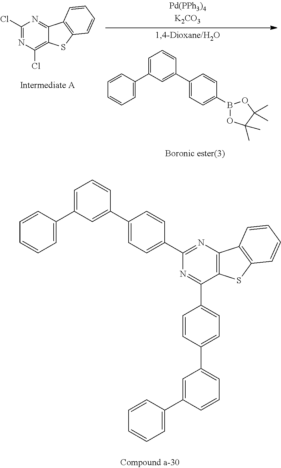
C1=C(C2=CC=CC(C3=CC=CC=C3)=C2)C=CC(C2=NC(C3=CC=C(C4=CC(C5=CC=CC=C5)=CC=C4)C=C3)=NC3=C2SC2=C3C=CC=C2)=C1.C1=CC=C(C2=CC=CC(C3=CC=C(B4OC(C)(C)C(C)(C)O4)C=C3)=C2)C=C1.C1(Cl)=NC(Cl)=C2C(=N1)C1=C(S2)C=CC=C1
